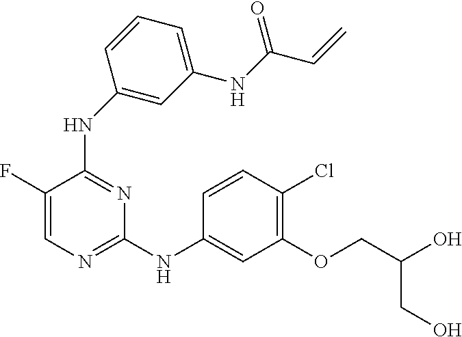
C1=C(F)C(NC2=CC(NC(C=C)=O)=CC=C2)=NC(NC2=CC(OCC(O)CO)=C(Cl)C=C2)=N1
